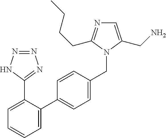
C1=CC=C(C2=CC=C(CN3C(CN)=CN=C3CCCC)C=C2)C(C2=NN=NN2)=C1
